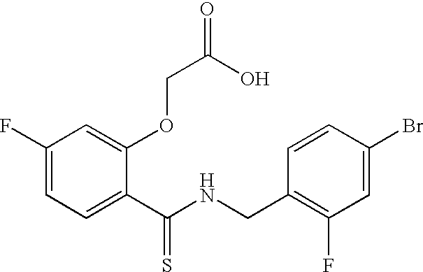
C1(F)=CC=C(C(NCC2=C(F)C=C(Br)C=C2)=S)C(OCC(=O)O)=C1
